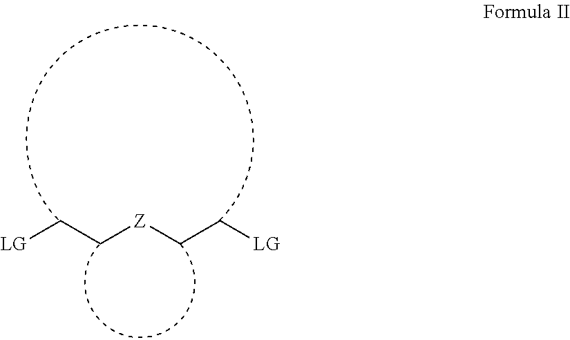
[LG]CC[Z]CC[LG]
